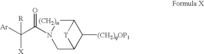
C1C2C([(CH2)qOP1])C([(CH2)n]N1C(C([Ar])([X])[R])=O)[T]2
